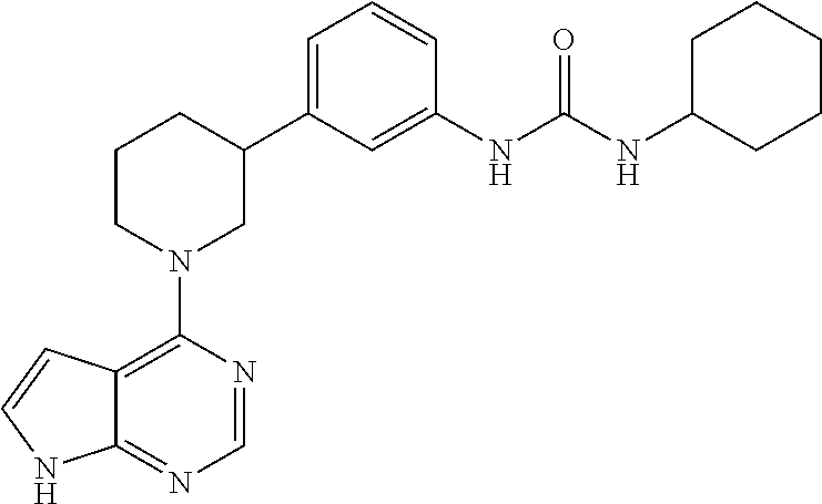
C12=C(N3CC(C4=CC=CC(NC(NC5CCCCC5)=O)=C4)CCC3)N=CN=C1NC=C2
